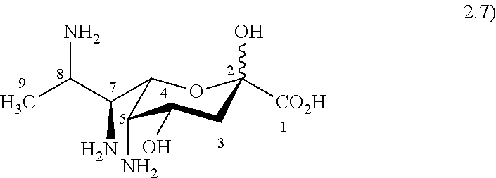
C1(C(C(C)N)N)C(N)C(O)CC([CO2H])(O)O1
